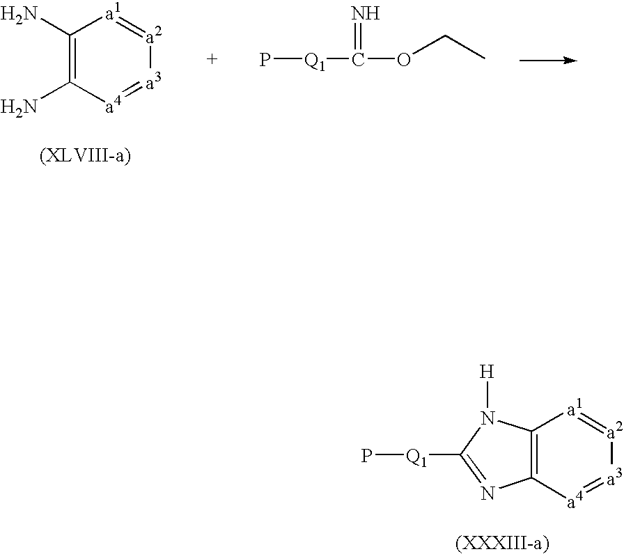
C1(N)=C(N)[a4]=[a3][a2]=[a1]1.P[Q1]C(=N)OCC.C12=C([a4]=[a3][a2]=[a1]1)N=C([Q1]P)N2[H]
